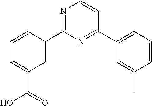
C1=CC(C2=NC=CC(C3=CC=CC(C)=C3)=N2)=CC(C(O)=O)=C1
